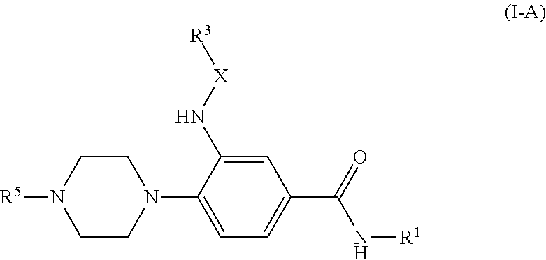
C1=C(N[X][R3])C(N2CCN([R5])CC2)=CC=C1C(N[R1])=O
